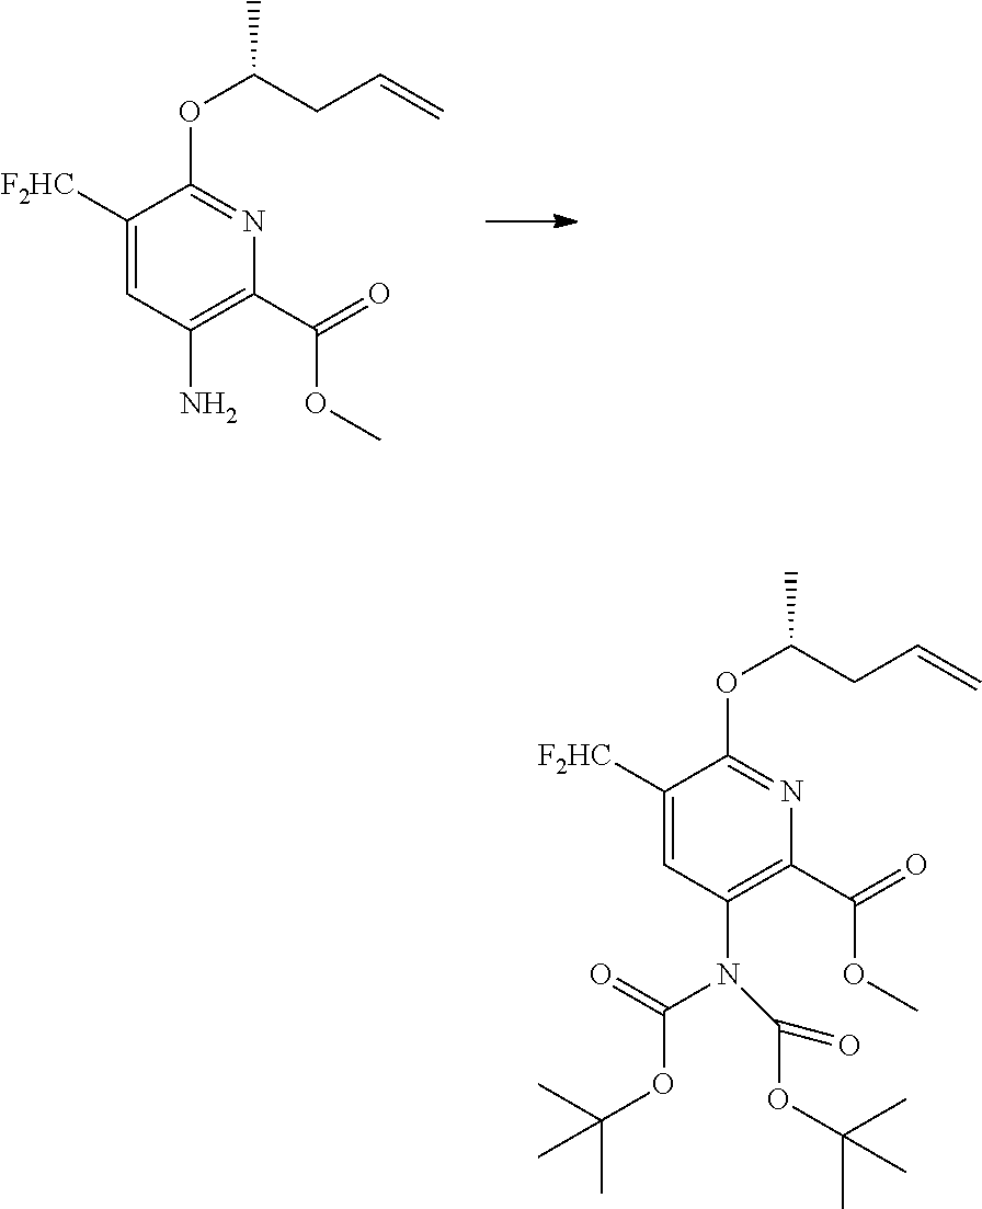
C(C1=C(N)C=C([F2HC])C(OC(CC=C)C)=N1)(=O)OC.C(C1=C(N(C(=O)OC(C)(C)C)C(=O)OC(C)(C)C)C=C([F2HC])C(OC(CC=C)C)=N1)(=O)OC
